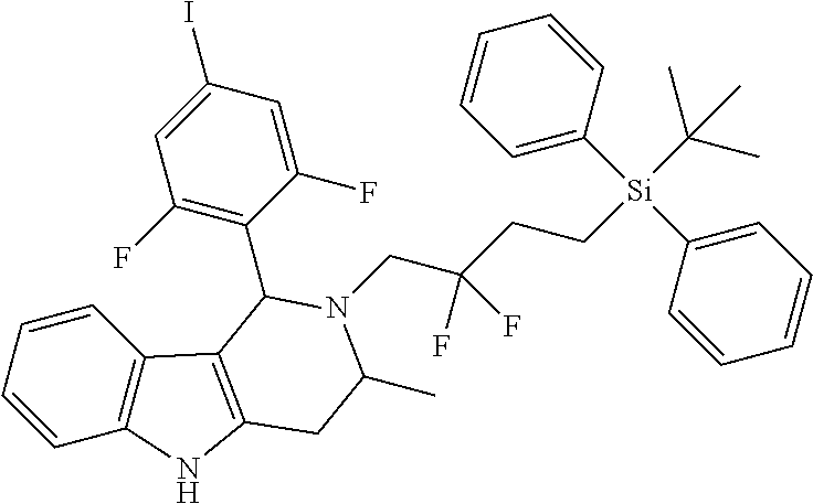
C1=CC2=C(C=C1)C1=C(N2)CC(C)N(CC(CC[Si](C(C)(C)C)(C2=CC=CC=C2)C2=CC=CC=C2)(F)F)C1C1=C(F)C=C(I)C=C1F
